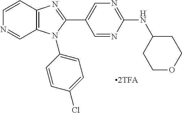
C12=C(C=CN=C1)N=C(C1=CN=C(NC3CCOCC3)N=C1)N2C1=CC=C(Cl)C=C1
